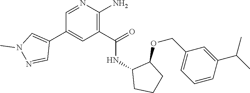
N1=CC(C2=CN(C)N=C2)=CC(C(=O)NC2CCCC2OCC2=CC=CC(C(C)C)=C2)=C1N
